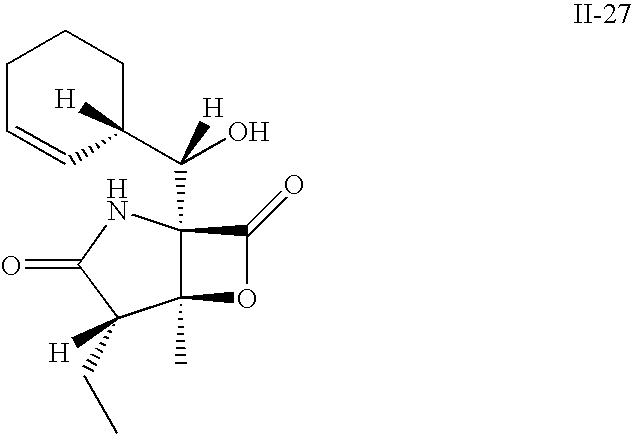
C12(C)C(C(C3([H])CCCC=C3)(O)[H])(NC(=O)C1(CC)[H])C(=O)O2
